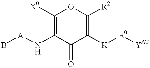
[A](NC1=C([X0])OC([R2])=C([K][E0][YAT])C1=O)B
